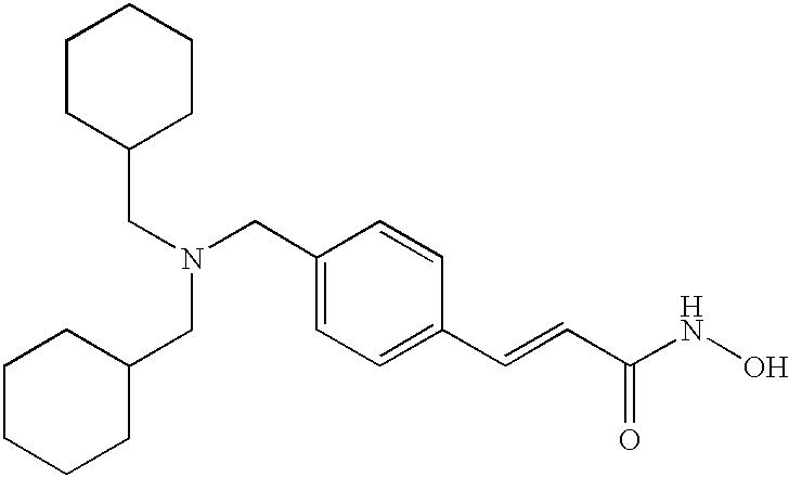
C1(CN(CC2=CC=C(C=CC(NO)=O)C=C2)CC2CCCCC2)CCCCC1
